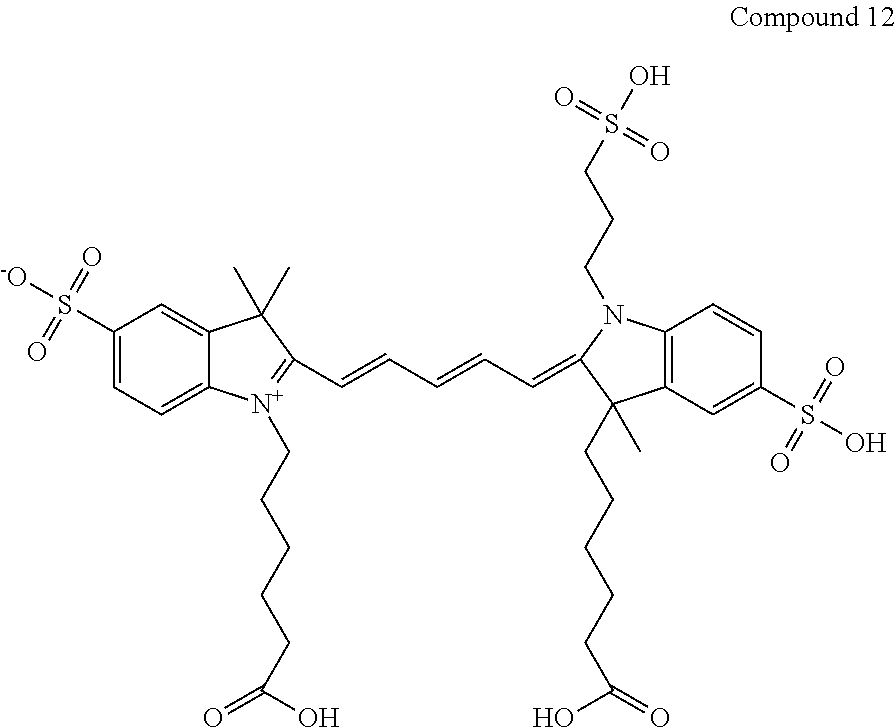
C1(S(=O)(=O)[-O])=CC=C2C(=C1)C(C)(C)C(C=CC=CC=C1N(CCCS(=O)(=O)O)C3=C(C=C(S(=O)(=O)O)C=C3)C1(CCCCCC(O)=O)C)=[N+]2CCCCCC(=O)O
